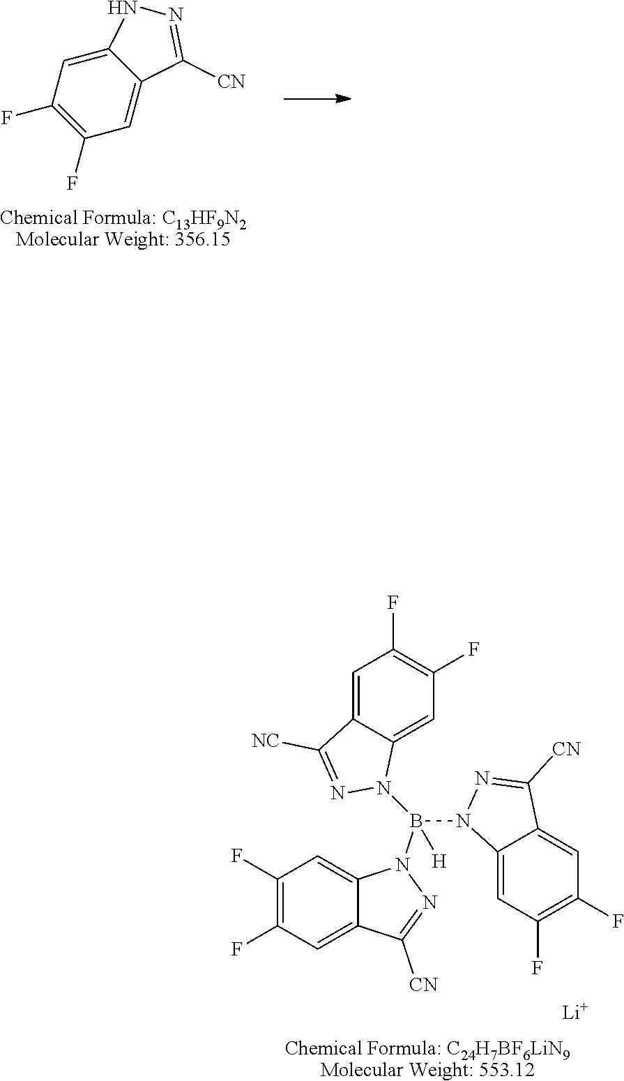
[Chemical Formula: C24H7BF6LiN9Molecular Weight: 553.12].C1(F)=C(F)C=C2C(=C1)N(B([H])(N1C3=CC(F)=C(F)C=C3C([NC])=N1)N1C3=CC(F)=C(F)C=C3C([CN])=N1)N=C2[CN].[Li].[Chemical Formula: C13HF9N2Molecular Weight: 356.15].C12=CC(F)=C(F)C=C1C([CN])=NN2
